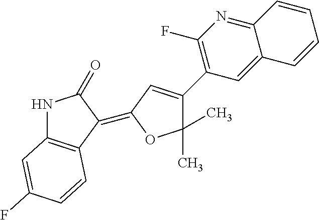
N1C2=C(C(=C3C=C(C4=C(F)N=C5C(=C4)C=CC=C5)C(C)(C)O3)C1=O)C=CC(F)=C2
